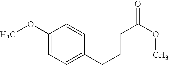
C1(OC)=CC=C(CCCC(=O)OC)C=C1
